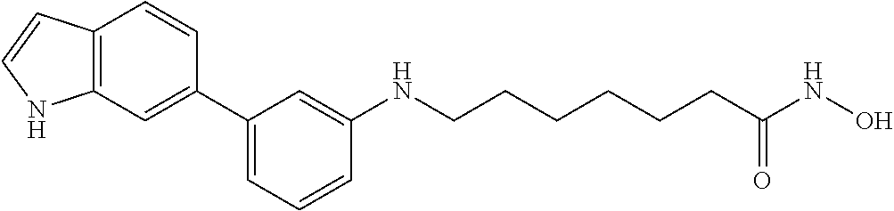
C1=C(C2=CC3=C(C=C2)C=CN3)C=C(NCCCCCCC(NO)=O)C=C1
